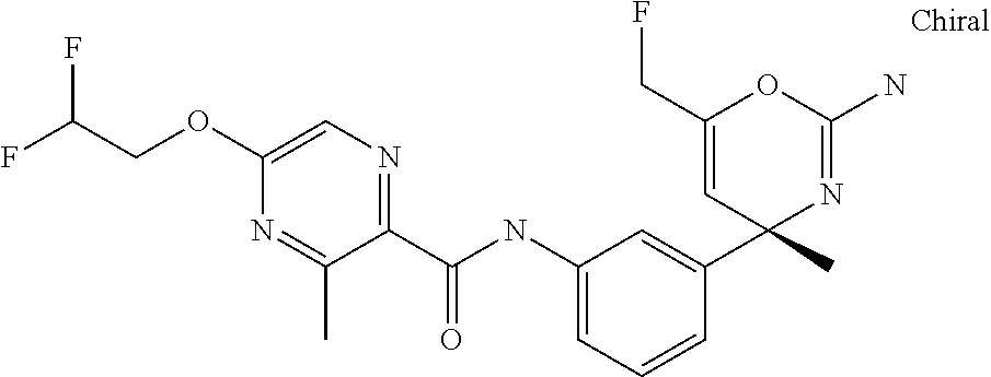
C1=C(OCC(F)F)N=C(C)C(C(NC2=CC=CC(C3(C)N=C(N)OC(CF)=C3)=C2)=O)=N1
